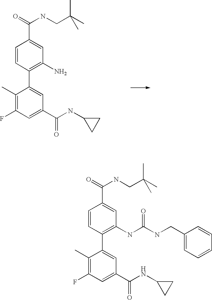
C1(C)=C(F)C=C(C(=O)NC2CC2)C=C1C1=C(N)C=C(C(=O)NCC(C)(C)C)C=C1.C1(C)=C(F)C=C(C(=O)NC2CC2)C=C1C1=C(NC(NCC2=CC=CC=C2)=O)C=C(C(=O)NCC(C)(C)C)C=C1
